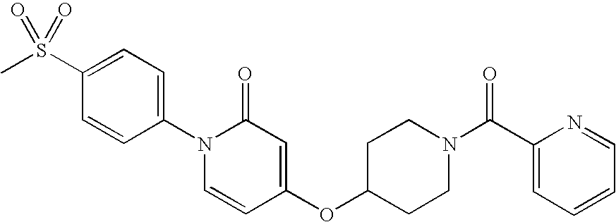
C1=C(S(C)(=O)=O)C=CC(N2C=CC(OC3CCN(C(C4=CC=CC=N4)=O)CC3)=CC2=O)=C1
